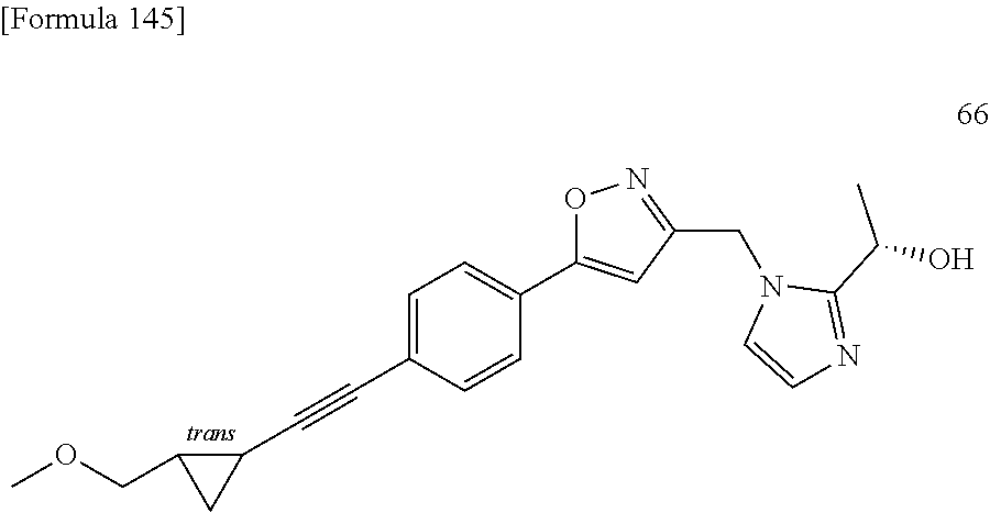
N1(CC2=NOC(C3=CC=C(C#CC4C(COC)C4)C=C3)=C2)C=CN=C1C(O)C
